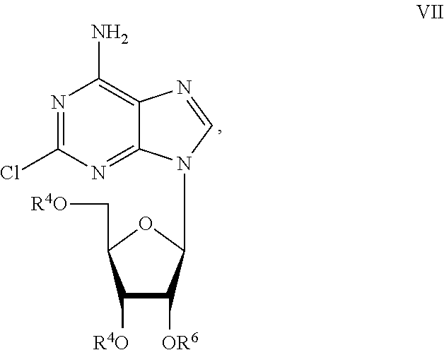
N1=C(Cl)N=C2C(=C1N)N=CN2C1C([OR6])C([R4O])C(C[R4O])O1
